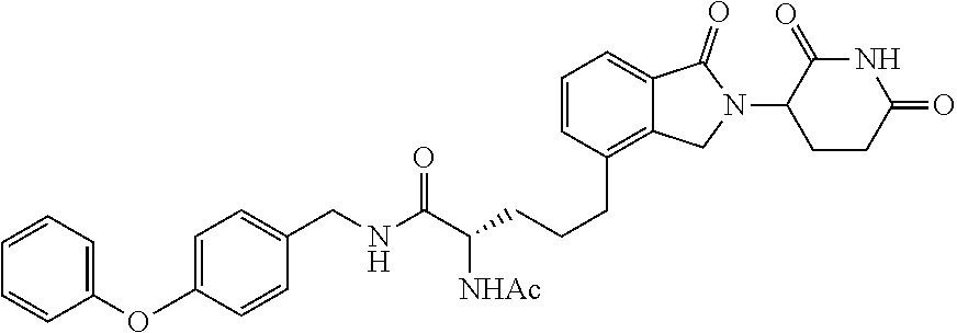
C1=C(OC2=CC=CC=C2)C=CC(CNC(C([NHAc])CCCC2=C3C(=CC=C2)C(=O)N(C2CCC(=O)NC2=O)C3)=O)=C1
